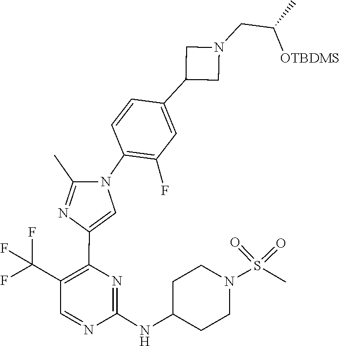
C1(NC2CCN(S(=O)(=O)C)CC2)=NC(C2=CN(C3=C(F)C=C(C4CN(CC([OTBDMS])C)C4)C=C3)C(C)=N2)=C(C(F)(F)F)C=N1
